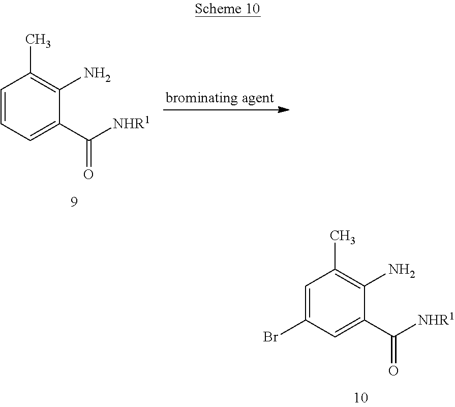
C1=C(Br)C=C(C([NHR1])=O)C(N)=C1C.C1=CC=C(C([NHR1])=O)C(N)=C1C
